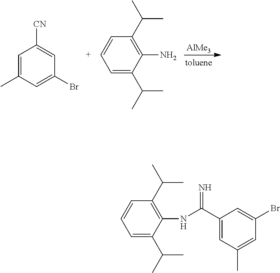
C1=C(C)C=C(Br)C=C1[CN].[AlMe3].C1=C(C(C)C)C(N)=C(C(C)C)C=C1.C1=C(C(C)C)C(NC(C2=CC(C)=CC(Br)=C2)=N)=C(C(C)C)C=C1
